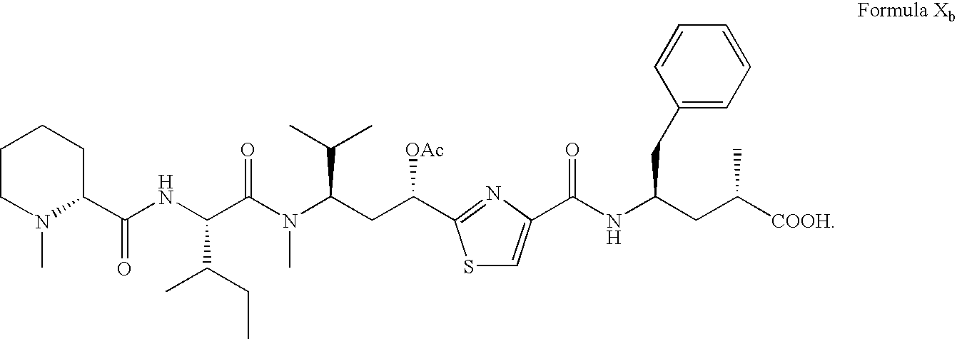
S1C=C(C(NC(CC([COOH])C)CC2=CC=CC=C2)=O)N=C1C(CC(N(C(C(NC(C1N(C)CCCC1)=O)C(C)CC)=O)C)C(C)C)[OAc]
